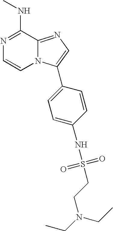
N1=C(NC)C2=NC=C(C3=CC=C(NS(=O)(=O)CCN(CC)CC)C=C3)N2C=C1
